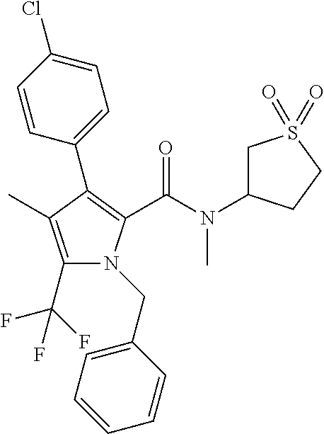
C1(C(F)(F)F)=C(C)C(C2=CC=C(Cl)C=C2)=C(C(N(C2CS(=O)(=O)CC2)C)=O)N1CC1=CC=CC=C1
